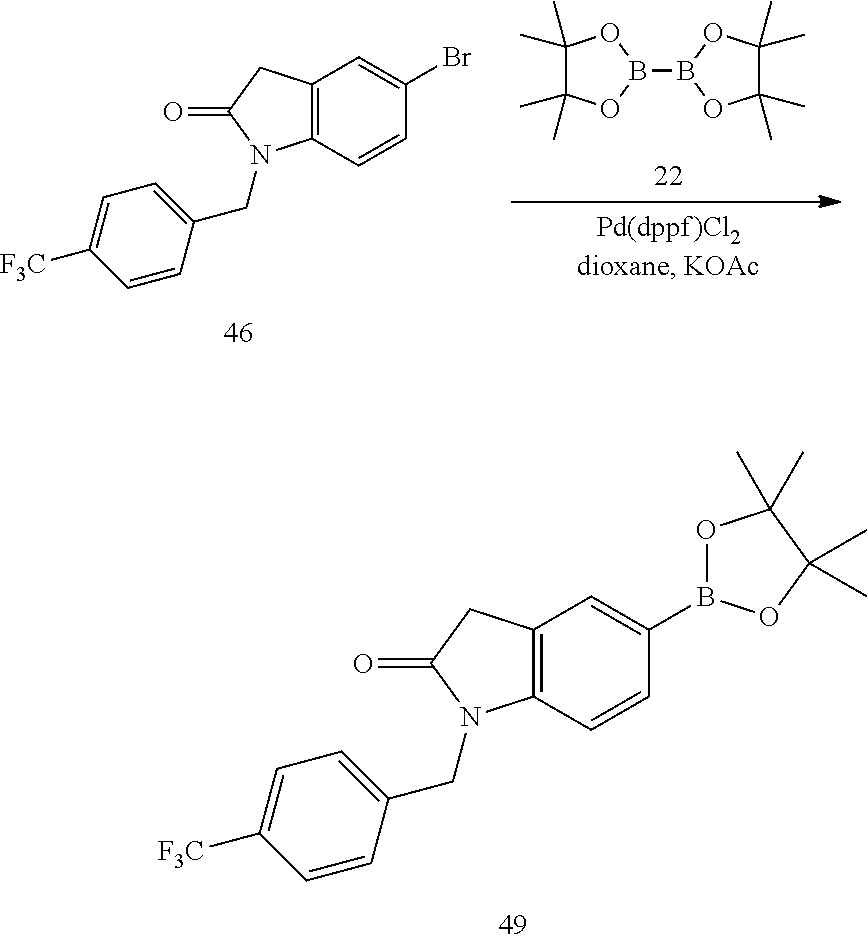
C12=C(C=CC(B3OC(C)(C)C(C)(C)O3)=C1)N(CC1=CC=C([F3C])C=C1)C(=O)C2.C12=C(C=CC(Br)=C1)N(CC1=CC=C([F3C])C=C1)C(=O)C2.B1(B2OC(C)(C)C(C)(C)O2)OC(C)(C)C(C)(C)O1
